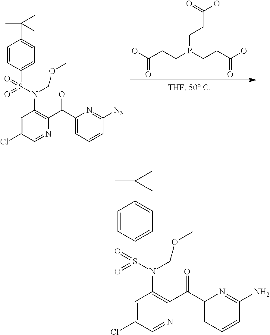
C(CCP(CCC(O)=O)CCC(O)=O)(O)=O.C1=CC(S(N(C2=C(C(C3=CC=CC([N3])=N3)=O)N=CC(Cl)=C2)COC)(=O)=O)=CC=C1C(C)(C)C.C1=CC(S(N(C2=C(C(C3=CC=CC(N)=N3)=O)N=CC(Cl)=C2)COC)(=O)=O)=CC=C1C(C)(C)C
